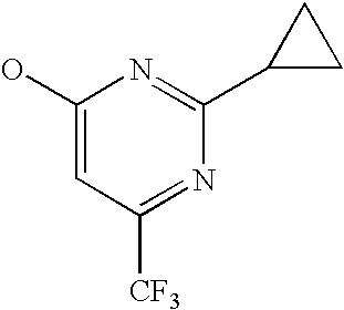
C1(O)=CC([CF3])=NC(C2CC2)=N1
